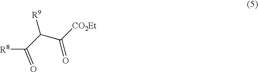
[R8]C(C(C([CO2Et])=O)[R9])=O
